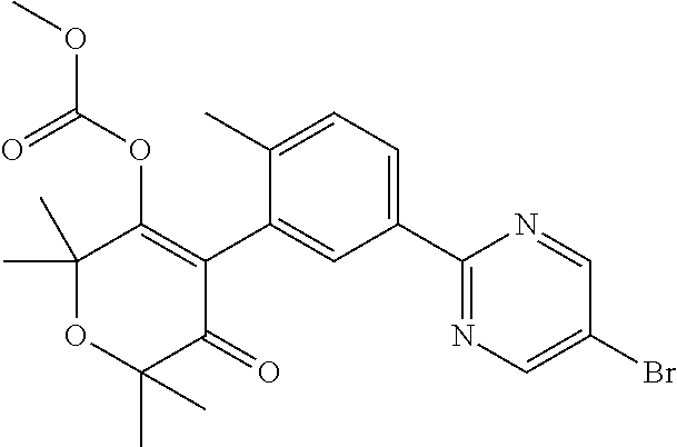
C1(C)(C)OC(C)(C)C(=O)C(C2=CC(C3=NC=C(Br)C=N3)=CC=C2C)=C1OC(OC)=O
